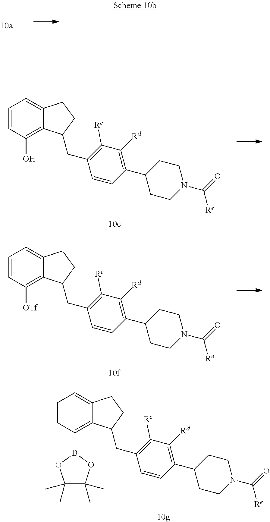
C1=CC(O)=C2C(=C1)CCC2CC1=C([Rc])C([Rd])=C(C2CCN(C(=O)[Re])CC2)C=C1.C1=CC([OTf])=C2C(=C1)CCC2CC1=C([Rc])C([Rd])=C(C2CCN(C(=O)[Re])CC2)C=C1.C1=CC(B2OC(C)(C)C(C)(C)O2)=C2C(=C1)CCC2CC1=C([Rc])C([Rd])=C(C2CCN(C(=O)[Re])CC2)C=C1
